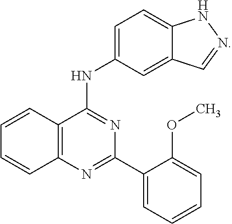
C12=CC=C(NC3=NC(C4=CC=CC=C4OC)=NC4=C3C=CC=C4)C=C1C=NN2
